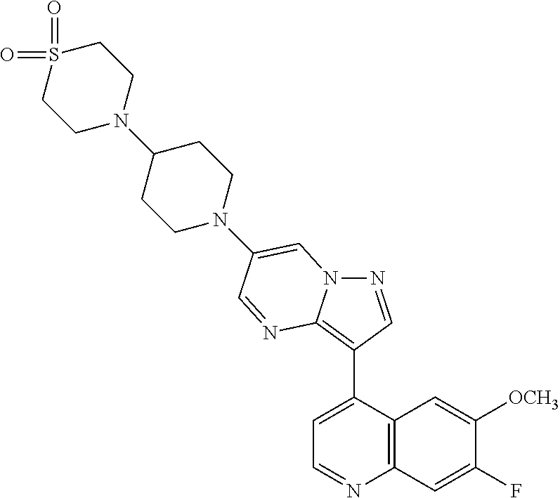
N1=CC(C2=CC=NC3=C2C=C([OCH3])C(F)=C3)=C2N1C=C(N1CCC(N3CCS(=O)(=O)CC3)CC1)C=N2
